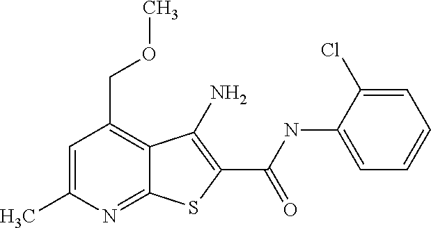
C1=C(C)N=C2C(=C1COC)C(N)=C(C(NC1=CC=CC=C1Cl)=O)S2
